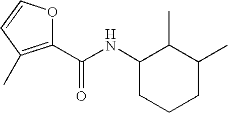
C1(C(NC2C(C)C(C)CCC2)=O)=C(C)C=CO1
